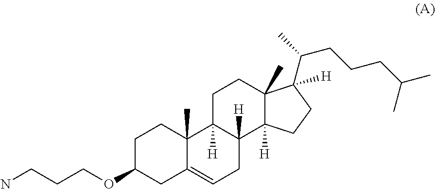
C1C(OCCCN)CC2=CCC3([H])C([H])(C2(C)C1)CCC1(C)C3([H])CCC1([H])C(CCCC(C)C)C
